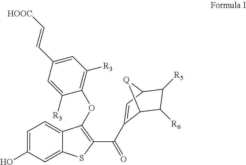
C12=CC=C(O)C=C1SC(C(=O)C1=CC3C([R5])C([R6])C1[Q]3)=C2OC1=C([R3])C=C(C=C[HOOC])C=C1[R3]
